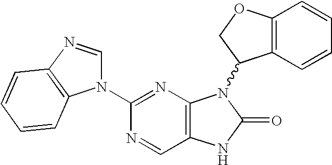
C12=C(N=C(N3C=NC4=C3C=CC=C4)N=C1)N(C1C3=C(OC1)C=CC=C3)C(=O)N2
